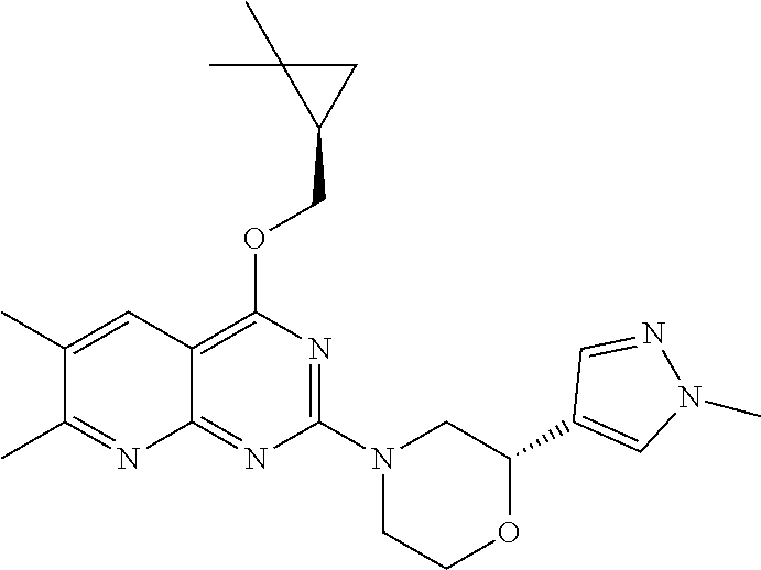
O(C1=C2C(=NC(N3CCOC(C4=CN(C)N=C4)C3)=N1)N=C(C)C(C)=C2)CC1CC1(C)C
